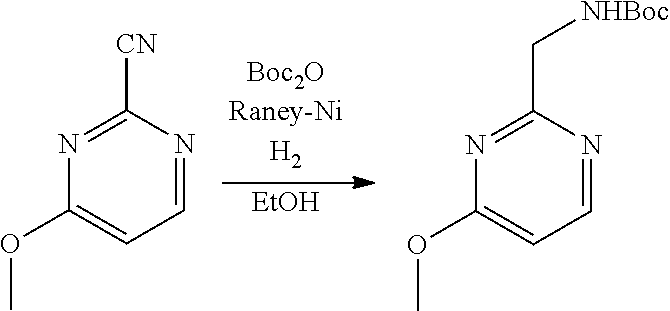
C1([CN])=NC(OC)=CC=N1.[EtOH].C1(C[NHBoc])=NC(OC)=CC=N1
